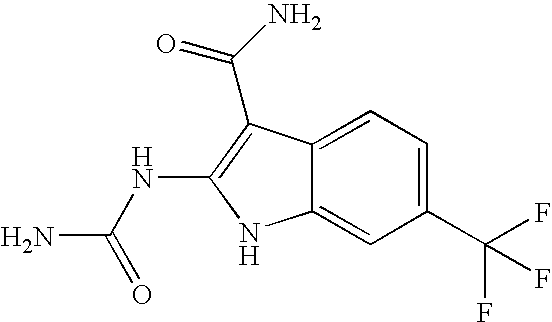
C12=CC=C(C(F)(F)F)C=C1NC(NC(N)=O)=C2C(=O)N
